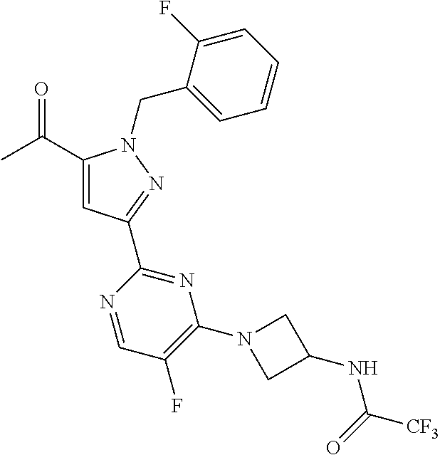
C(C1=CC(C2=NC(N3CC(NC([CF3])=O)C3)=C(F)C=N2)=NN1CC1=CC=CC=C1F)(C)=O
